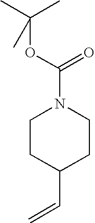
C1CC(C=C)CCN1C(OC(C)(C)C)=O
